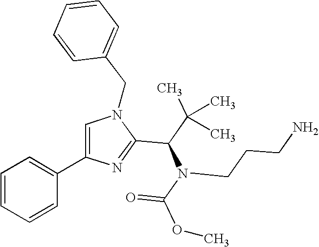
C1=C(C2=CC=CC=C2)N=C(C(C(C)(C)C)N(C(OC)=O)CCCN)N1CC1=CC=CC=C1
